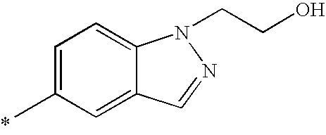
C1=C(C)C=C2C(=C1)N(CCO)N=C2
